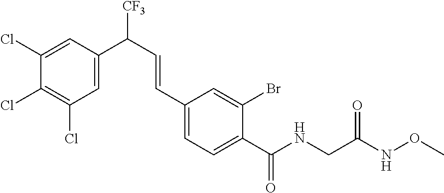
C1(C(=O)NCC(NOC)=O)=CC=C(C=CC(C2=CC(Cl)=C(Cl)C(Cl)=C2)[CF3])C=C1Br
